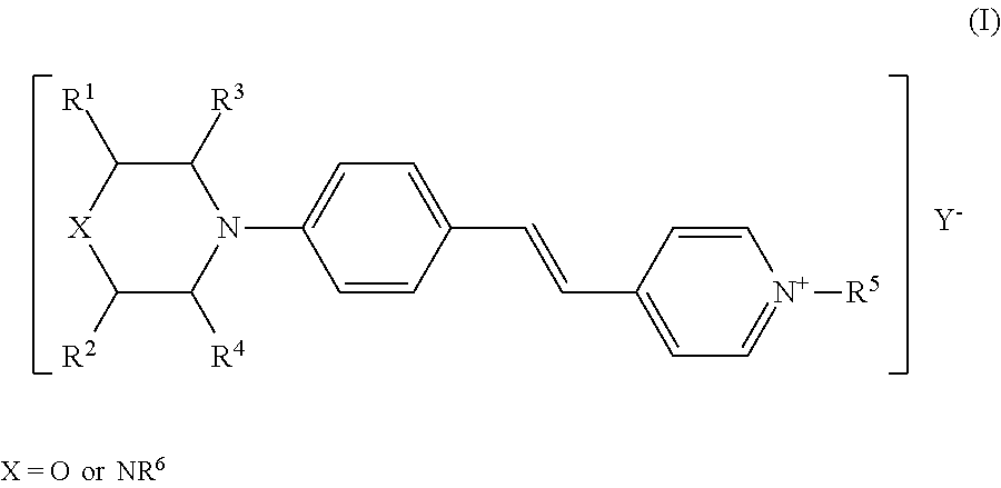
C1([R3])C([R1])[X]C([R2])C([R4])N1C1=CC=C(C=CC2=CC=[N+]([R5])C=C2)C=C1.[Y]
